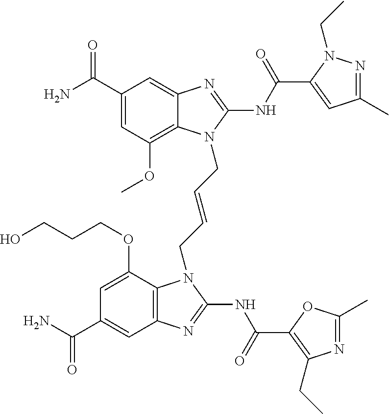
C1(C(N)=O)=CC(OC)=C2C(=C1)N=C(NC(=O)C1=CC(C)=NN1CC)N2CC=CCN1C2=C(C=C(C(N)=O)C=C2OCCCO)N=C1NC(=O)C1=C(CC)N=C(C)O1
